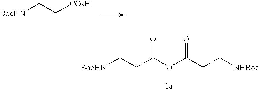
[BocHN]CC[CO2H].[BocHN]CCC(OC(CC[NHBoc])=O)=O
